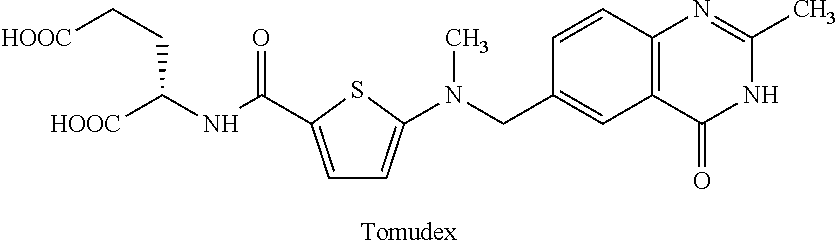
C12=C(C(=O)NC(C)=N1)C=C(CN(C1=CC=C(C(NC([HOOC])CC[HOOC])=O)S1)C)C=C2
